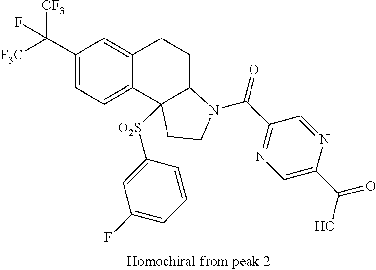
C(C1=CC=C2C(=C1)CCC1C2([O2S]C2=CC(F)=CC=C2)CCN1C(C1=NC=C(C(=O)O)N=C1)=O)([F3C])([CF3])F
